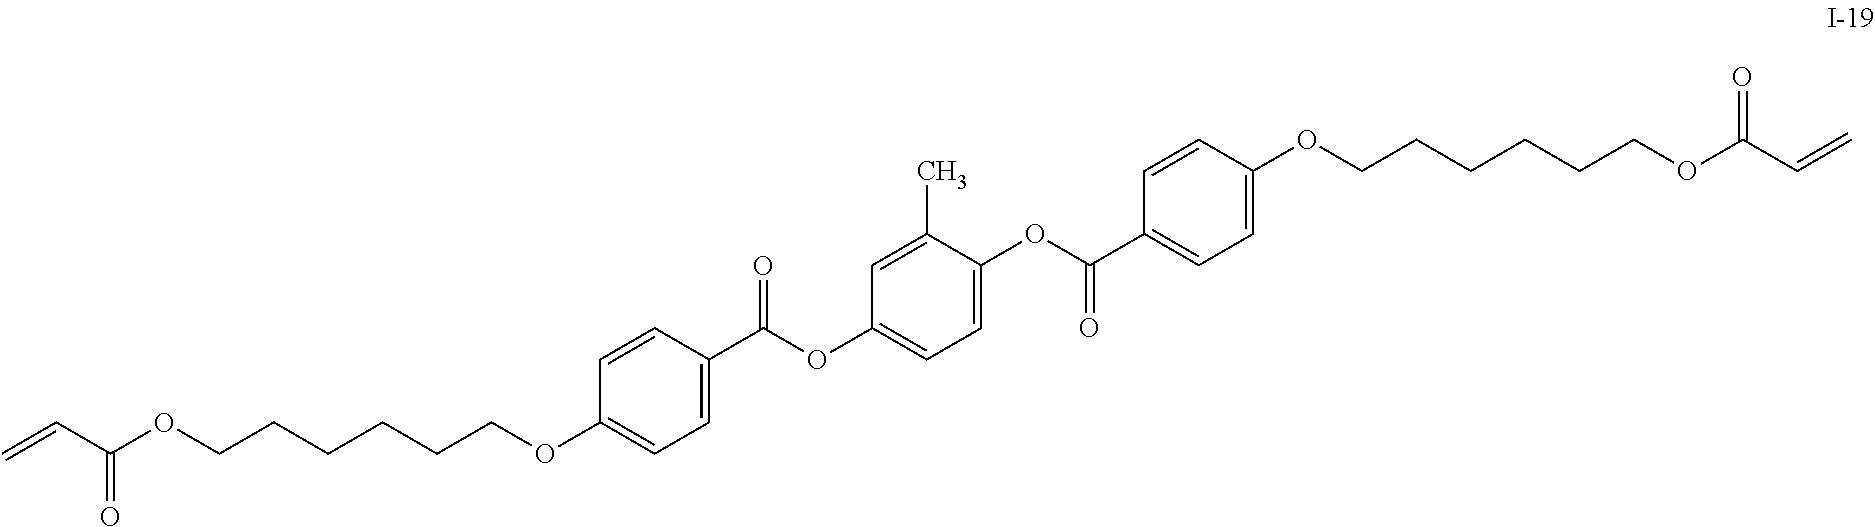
C1=C(C(OC2=CC=C(OC(C3=CC=C(OCCCCCCOC(=O)C=C)C=C3)=O)C(C)=C2)=O)C=CC(OCCCCCCOC(C=C)=O)=C1
